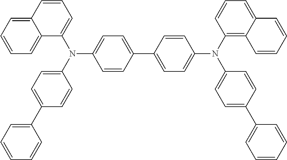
N(C1=CC=C(C2=CC=C(N(C3=CC=C(C4=CC=CC=C4)C=C3)C3=C4C(=CC=C3)C=CC=C4)C=C2)C=C1)(C1=CC=CC2=CC=CC=C12)C1=CC=C(C2=CC=CC=C2)C=C1
